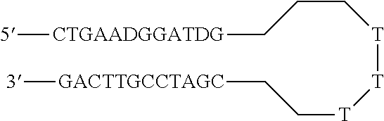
[GACTTGCCTAGC](CC[T][T][T]CCC[CTGAADGGATDG][5])[3]
